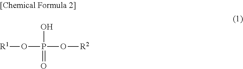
[R1]OP(=O)(O)O[R2]
